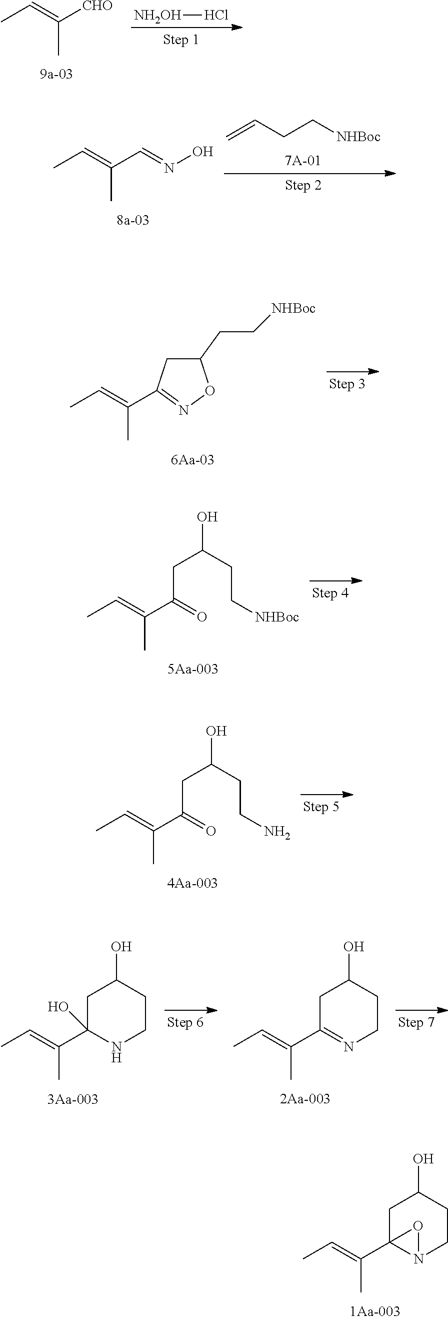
C(C)(=CC)[CHO].[NH2OH]Cl.C(C)(=CC)C=NO.C=CCC[NHBoc].C(C1=NOC(CC[NHBoc])C1)(=CC)C.CC(=CC)C(=O)CC(O)CC[NHBoc].CC(=CC)C(=O)CC(O)CCN.CC(C1(O)NCCC(O)C1)=CC.CC(C1=NCCC(O)C1)=CC.CC(C12N(CCC(O)C1)O2)=CC
